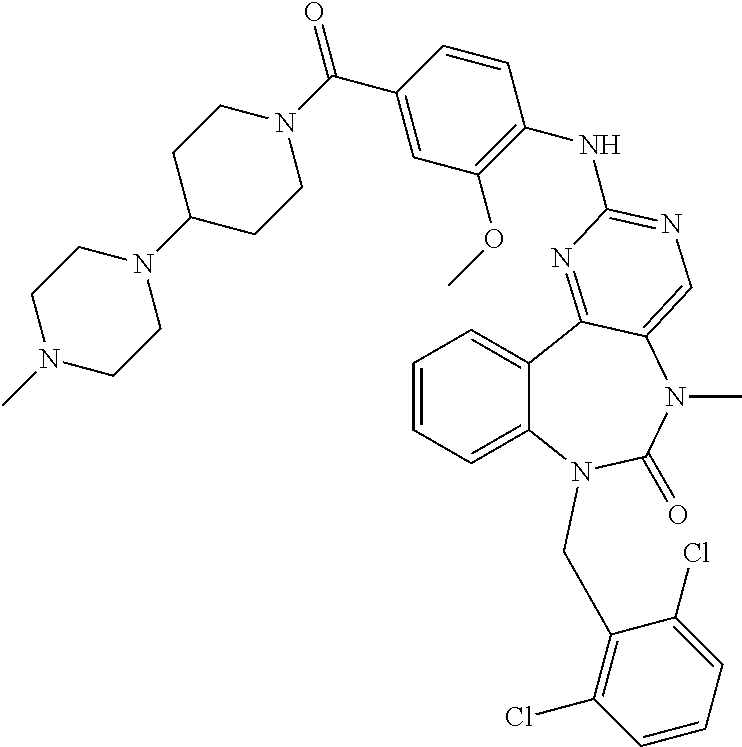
C1=CC=C2C(=C1)C1=NC(NC3=C(OC)C=C(C(N4CCC(N5CCN(C)CC5)CC4)=O)C=C3)=NC=C1N(C)C(=O)N2CC1=C(Cl)C=CC=C1Cl
